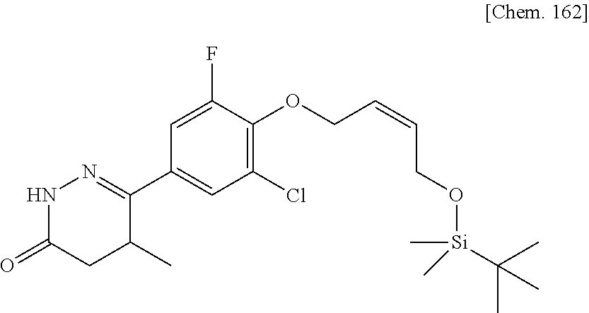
N1C(=O)CC(C)C(C2=CC(Cl)=C(OCC=CCO[Si](C)(C(C)(C)C)C)C(F)=C2)=N1
